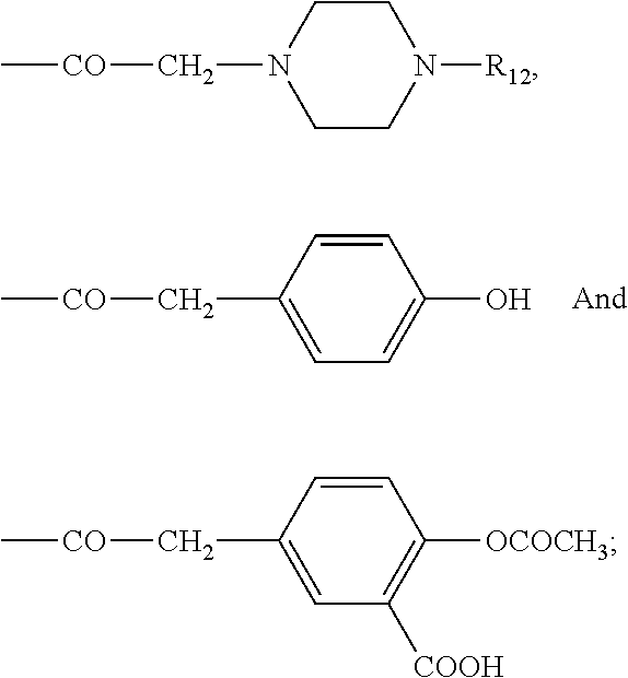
C1(O)=CC=C(C[CO]C)C=C1.C1CN([R12])CCN1C[CO]C.C1(C[CO]C)=CC([COOH])=C([OCOCH3])C=C1
